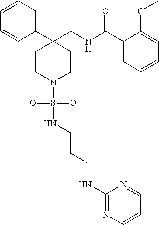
C1(CNC(C2=CC=CC=C2OC)=O)(C2=CC=CC=C2)CCN(S(=O)(=O)NCCCNC2=NC=CC=N2)CC1
